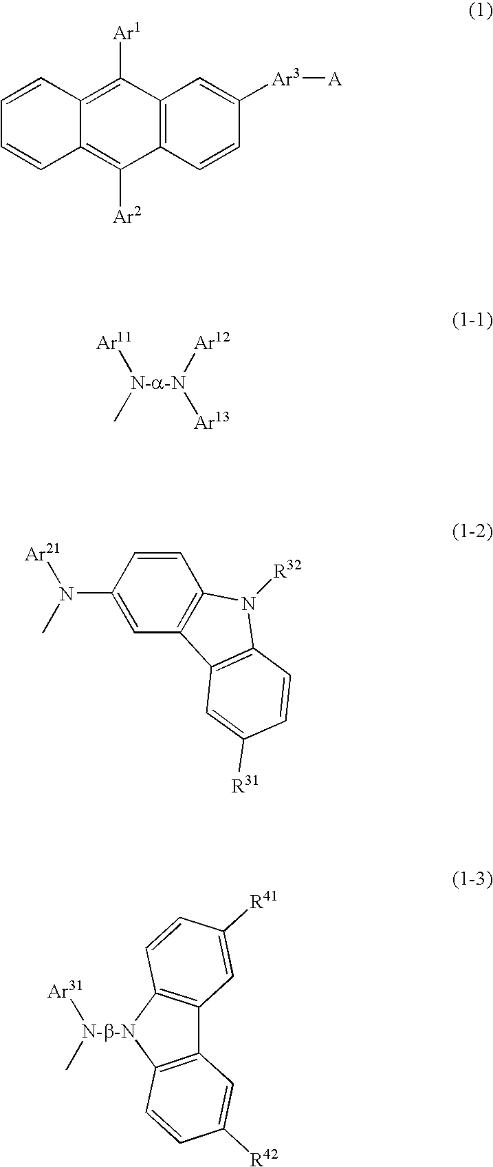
C12=C(C=CC([Ar3][A])=C1)C([Ar2])=C1C(=C2[Ar1])C=CC=C1.[Ar11][N-a-N](C)([Ar12])[Ar13].[N-b-N]1(C)([Ar31])C2=C(C3=C1C=CC([R41])=C3)C=C([R42])C=C2.N(C)([Ar21])C1=CC2=C(C=C1)N([R32])C1=C2C=C([R31])C=C1
